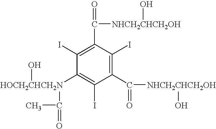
C1(C([NHCH2CHCH2OH]O)=O)=C(I)C(C(=O)[NHCH2CHCH2OH]O)=C(I)C([HOCH2CHCH2N](C(C)=O)O)=C1I
